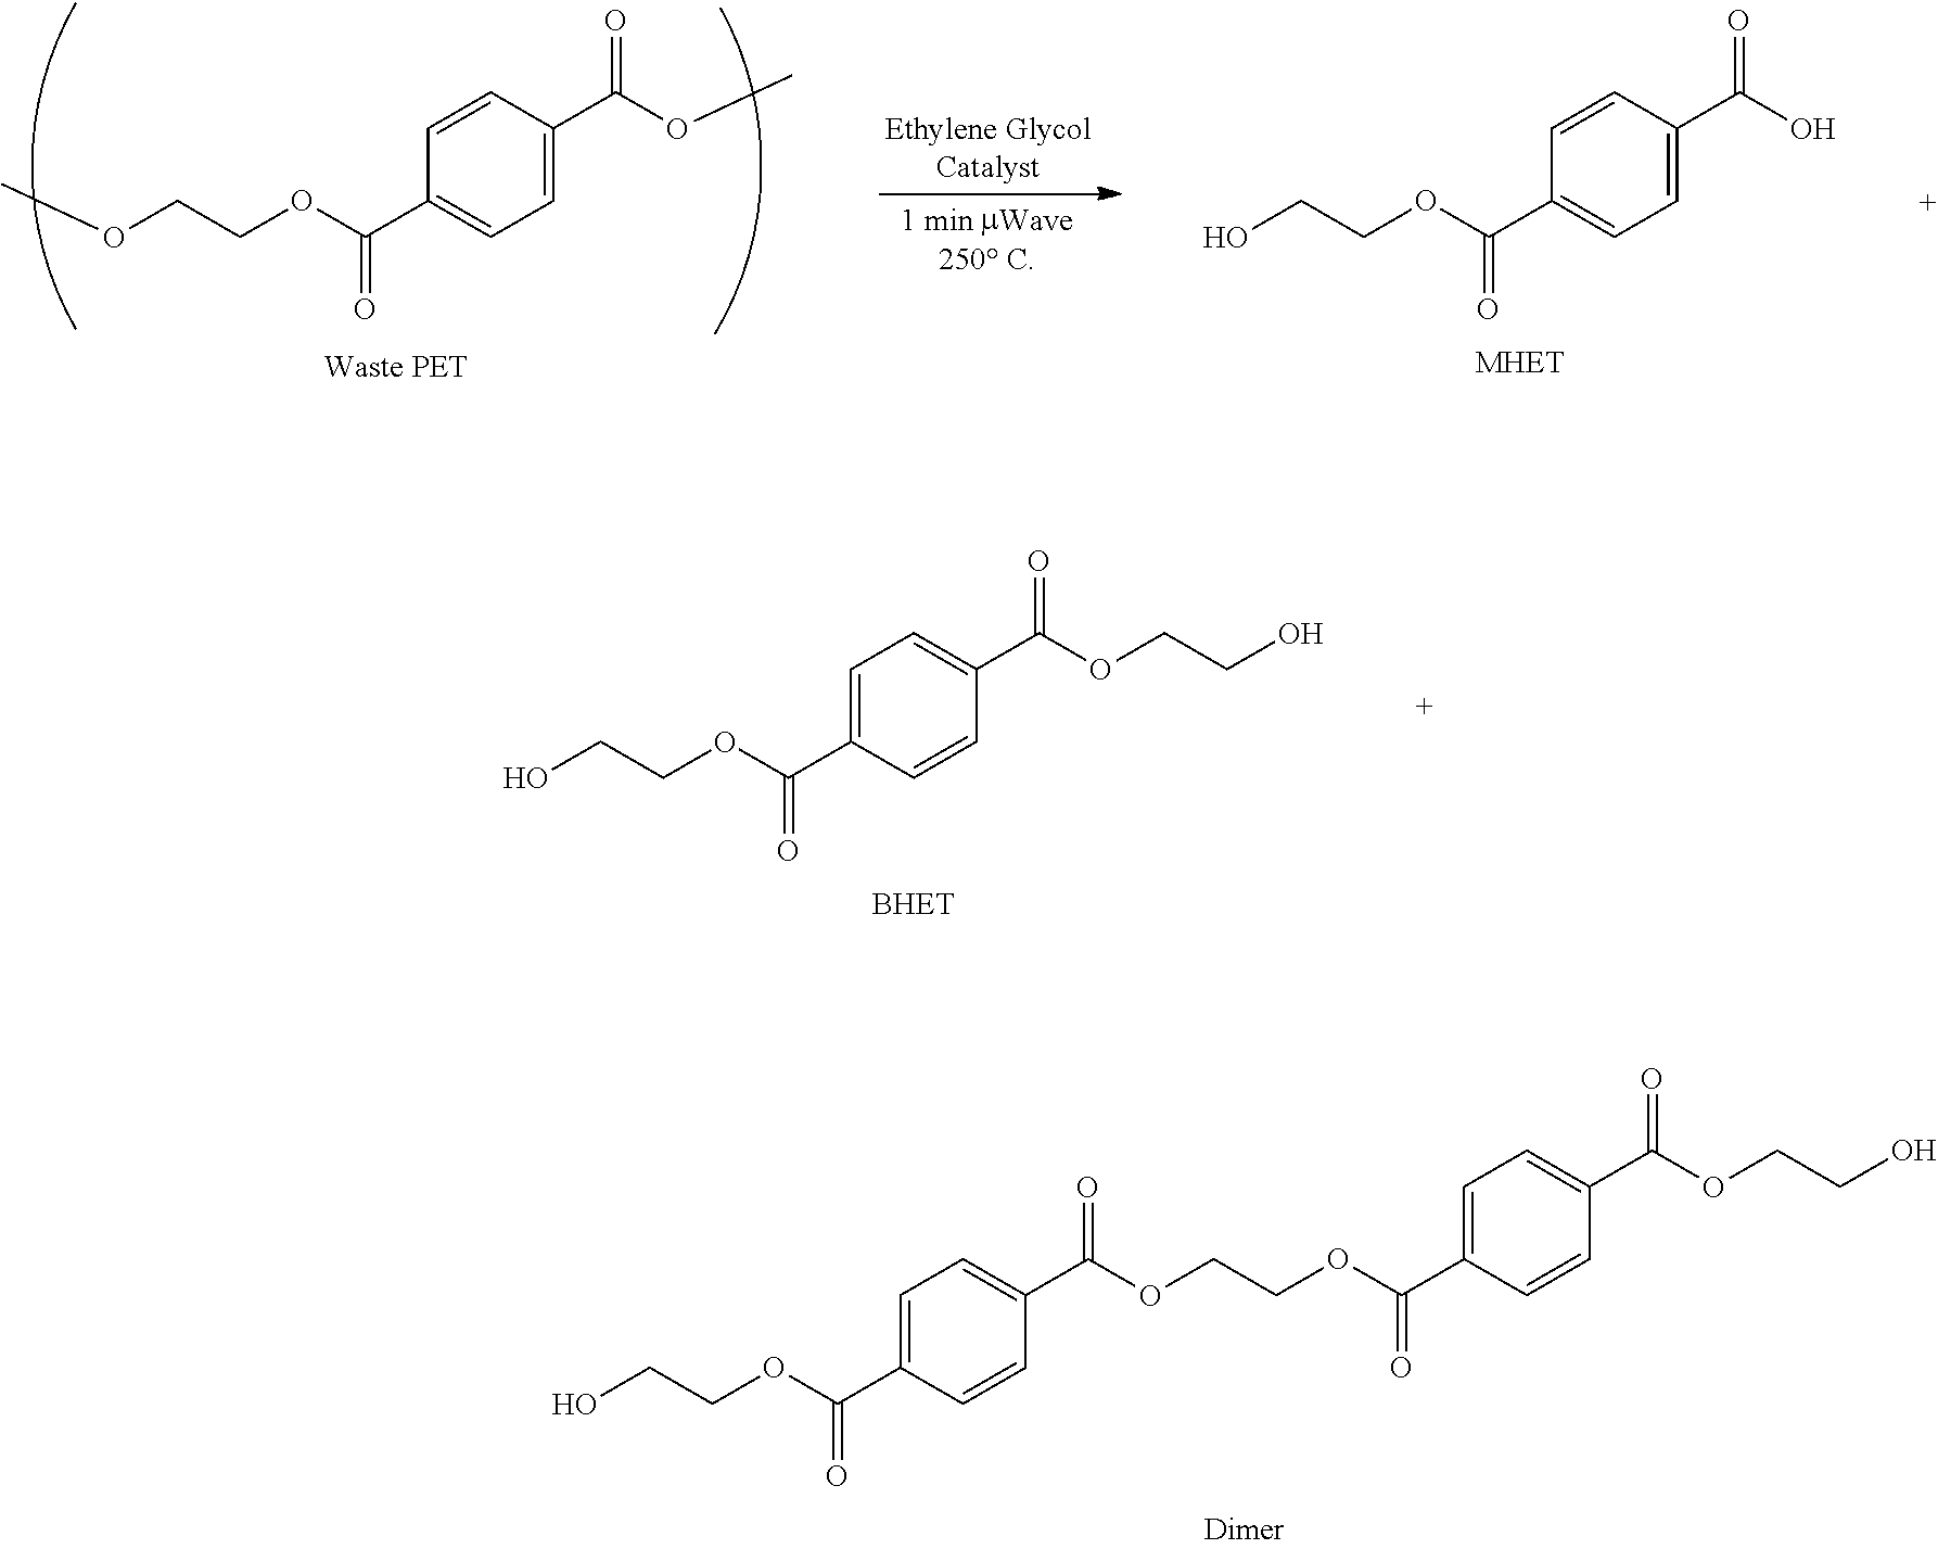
C1=C(C(OCCO)=O)C=CC(C(OCCO)=O)=C1.C1=C(C(OCCO)=O)C=CC(C(OCCOC(=O)C2=CC=C(C(OCCO)=O)C=C2)=O)=C1.C1=CC(C(O)=O)=CC=C1C(OCCO)=O.C1=C(C(OC)=O)C=CC(C(OCCOC)=O)=C1
